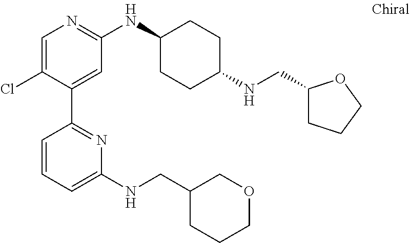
C1=C(Cl)C(C2=NC(NCC3CCCOC3)=CC=C2)=CC(NC2CCC(NCC3CCCO3)CC2)=N1
